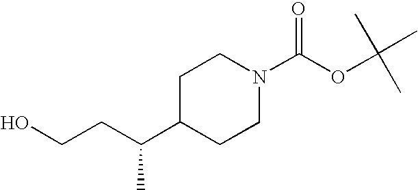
C1C(C(CCO)C)CCN(C(OC(C)(C)C)=O)C1
